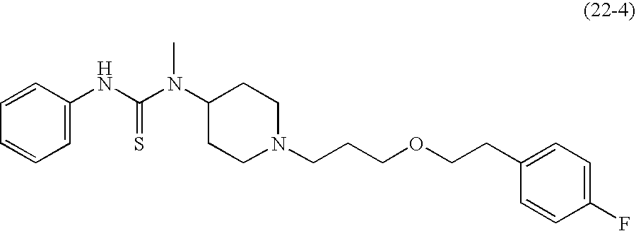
C1CN(CCCOCCC2=CC=C(F)C=C2)CCC1N(C(NC1=CC=CC=C1)=S)C
